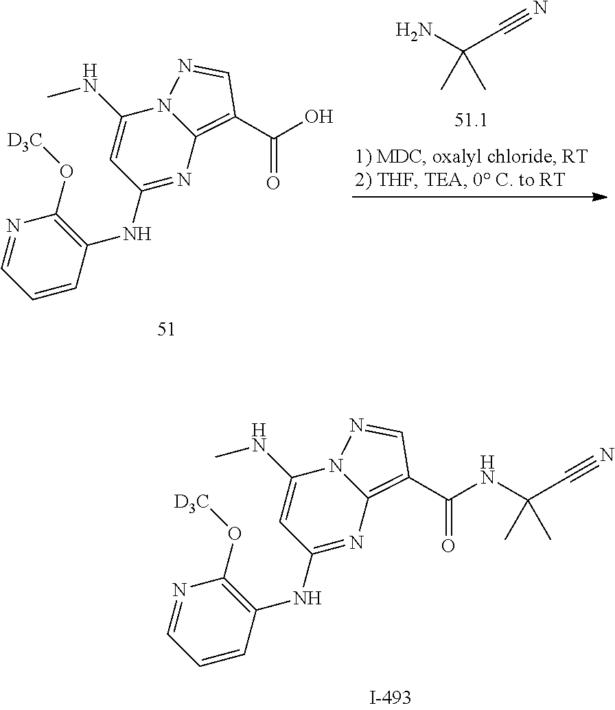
NC(C#N)(C)C.C1=CC(NC2=NC3=C(C(O)=O)C=NN3C(NC)=C2)=C(O[D3C])N=C1.C1=CC(NC2=NC3=C(C(NC(C#N)(C)C)=O)C=NN3C(NC)=C2)=C(O[D3C])N=C1
